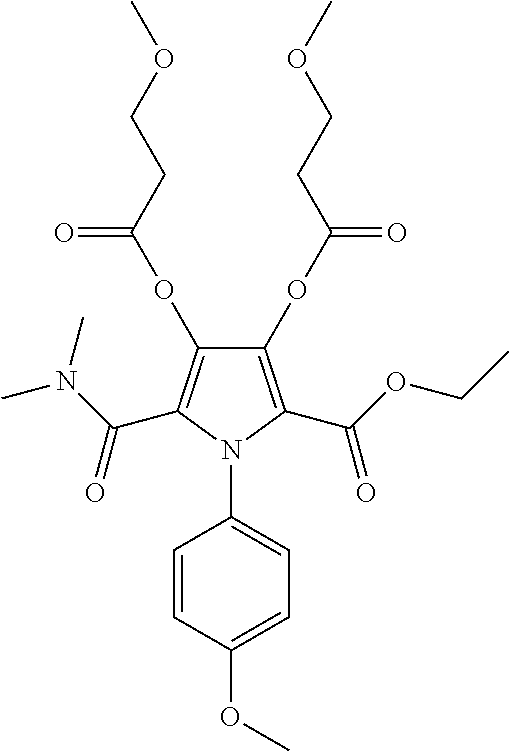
C1(OC(=O)CCOC)=C(C(OCC)=O)N(C2=CC=C(OC)C=C2)C(C(N(C)C)=O)=C1OC(=O)CCOC
